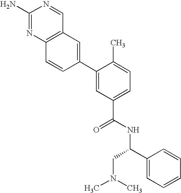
C12=C(N=C(N)N=C1)C=CC(C1=CC(C(=O)NC(CN(C)C)C3=CC=CC=C3)=CC=C1C)=C2
